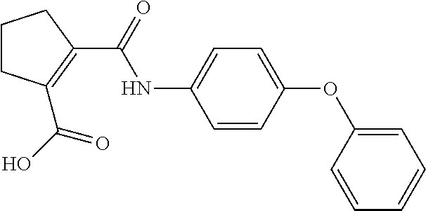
C1CC(C(=O)O)=C(C(NC2=CC=C(OC3=CC=CC=C3)C=C2)=O)C1
